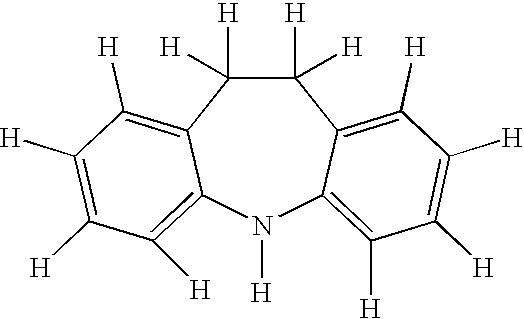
C1([H])([H])C([H])([H])C2=C([H])C([H])=C([H])C([H])=C2N([H])C2=C([H])C([H])=C([H])C([H])=C12
